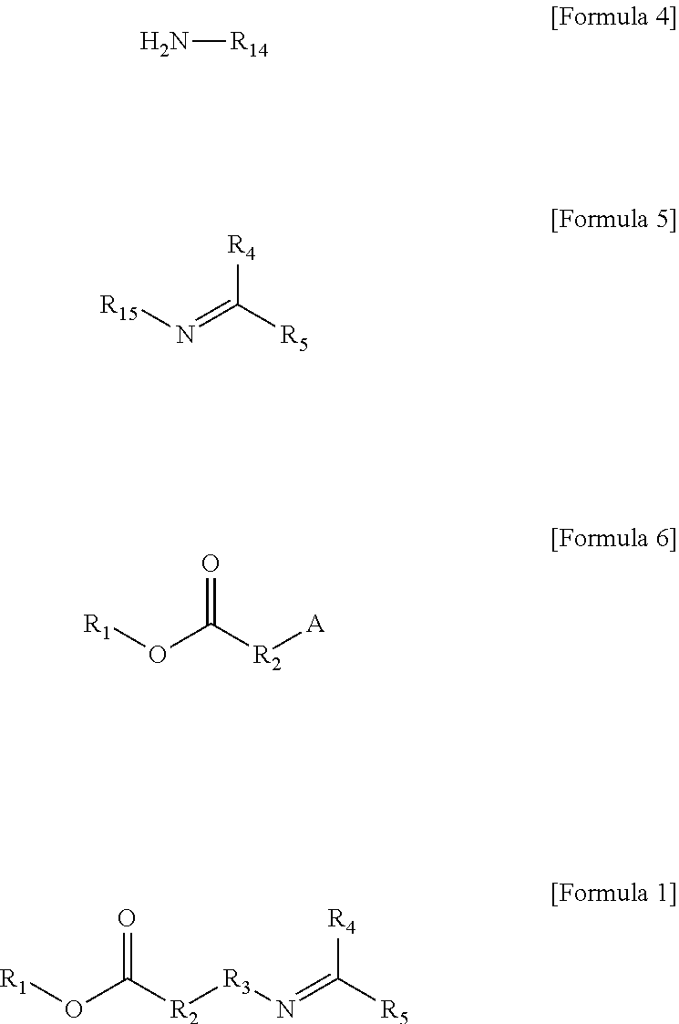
N[R14].[R15]N=C([R5])[R4].[R1]OC([R2][A])=O.[R1]OC([R2][R3]N=C([R5])[R4])=O
